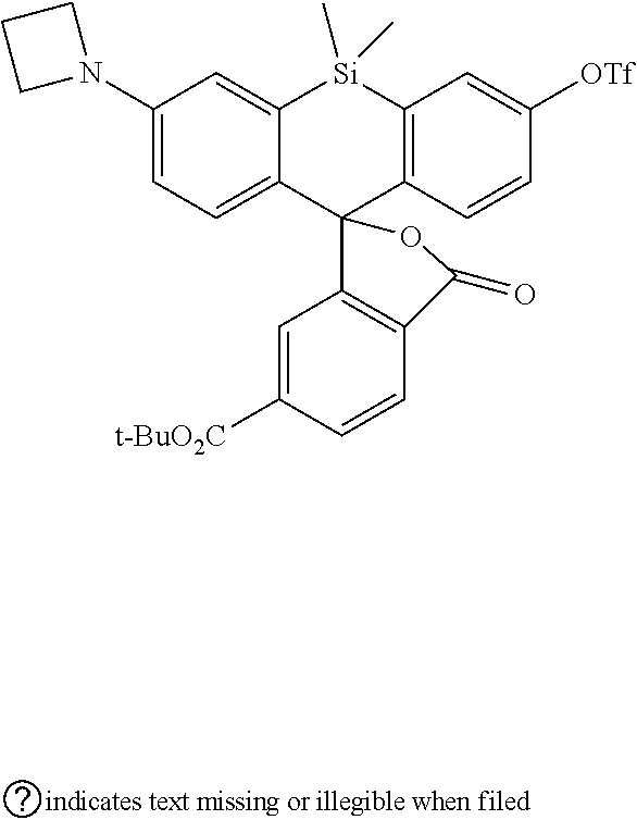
C1(N2CCC2)=CC=C2C(=C1)[Si](C)(C)C1=C(C=CC([OTf])=C1)C21C2=C(C=CC([t-BuO2C])=C2)C(=O)O1
